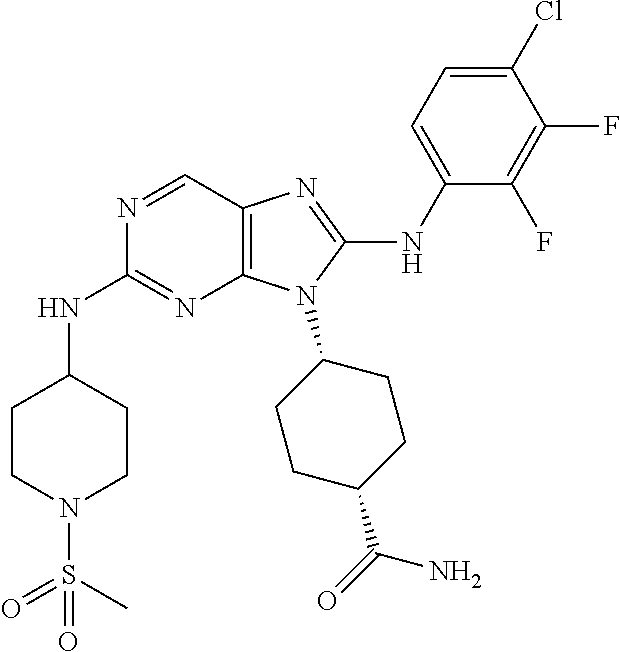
N1=CC2=C(N=C1NC1CCN(S(C)(=O)=O)CC1)N(C1CCC(C(=O)N)CC1)C(NC1=CC=C(Cl)C(F)=C1F)=N2
